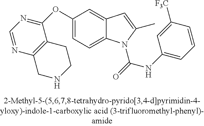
C1(OC2=NC=NC3=C2CCNC3)=CC=C2C(=C1)C=C(C)N2C(=O)NC1=CC=CC([CF3])=C1
